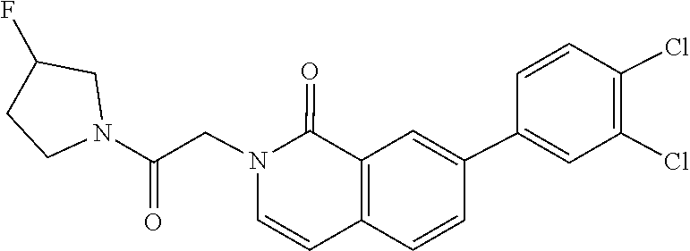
C1(C2=CC3=C(C=CN(CC(N4CCC(F)C4)=O)C3=O)C=C2)=CC(Cl)=C(Cl)C=C1
